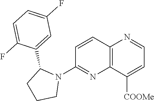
C1=C(C2CCCN2C2=NC3=C(C=C2)N=CC=C3[COOMe])C(F)=CC=C1F
